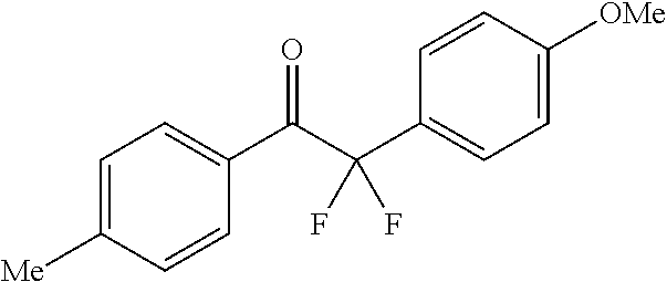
C1=C([Me])C=CC(C(C(C2=CC=C([OMe])C=C2)(F)F)=O)=C1
